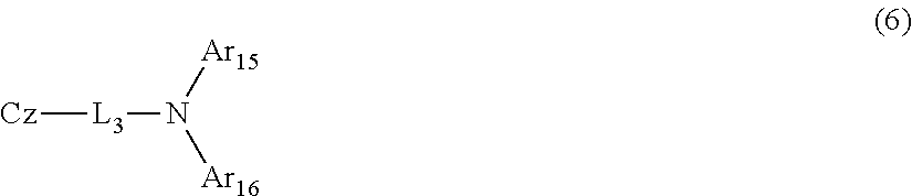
[L3]([Cz])N([Ar15])[Ar16]
